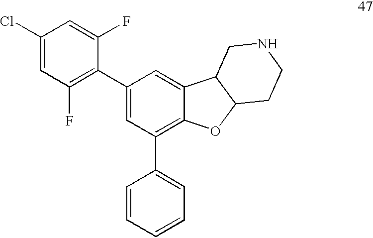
C1(Cl)=CC(F)=C(C2=CC(C3=CC=CC=C3)=C3C(=C2)C2C(O3)CCNC2)C(F)=C1
